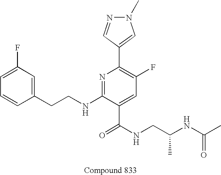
C1=CC(CCNC2=NC(C3=CN(C)N=C3)=C(F)C=C2C(NCC(NC(C)=O)C)=O)=CC(F)=C1
